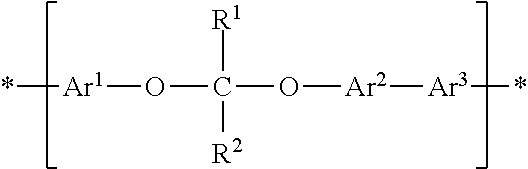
*[Ar1]OC([R1])([R2])O[Ar2][Ar3]*
